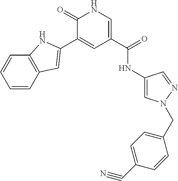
C1(=O)C(C2=CC3=C(C=CC=C3)N2)=CC(C(=O)NC2=CN(CC3=CC=C(C#N)C=C3)N=C2)=CN1
